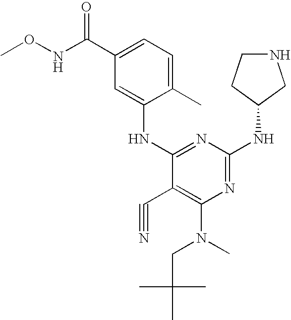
N1=C(NC2CNCC2)N=C(NC2=CC(C(NOC)=O)=CC=C2C)C(C#N)=C1N(C)CC(C)(C)C
